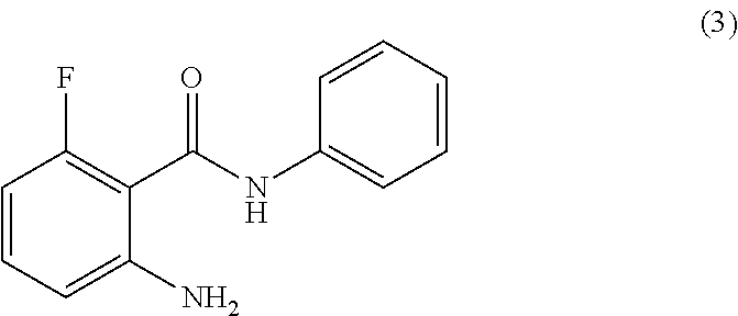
C1=CC=C(N)C(C(NC2=CC=CC=C2)=O)=C1F
